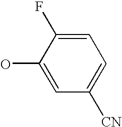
OC1=CC([CN])=CC=C1F
